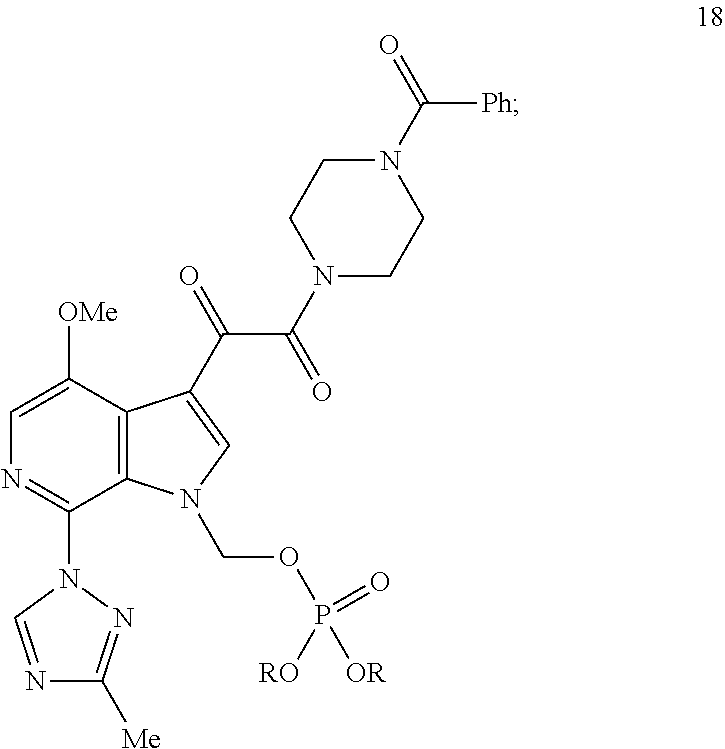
C12=C(C([OMe])=CN=C1N1N=C([Me])N=C1)C(C(C(N1CCN(C(=O)[Ph])CC1)=O)=O)=CN2COP([OR])(=O)[RO]
